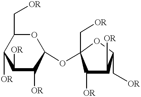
O1C(C[OR])(OC2C([OR])C([OR])C([OR])C(C[OR])O2)C([OR])C([OR])C1C[OR]
